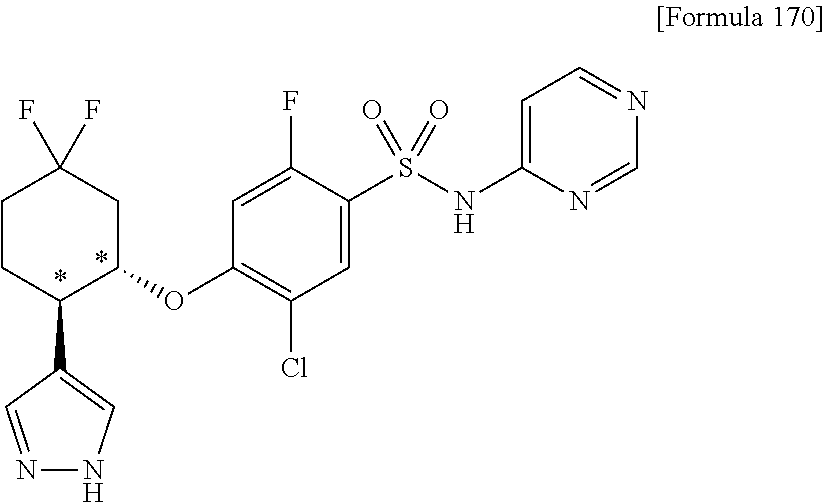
C1CC(C2=CNN=C2)C(OC2=C(Cl)C=C(S(NC3=CC=NC=N3)(=O)=O)C(F)=C2)CC1(F)F
